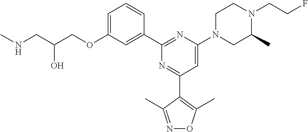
C1=C(OCC(CNC)O)C=C(C2=NC(N3CCN(CCF)C(C)C3)=CC(C3=C(C)ON=C3C)=N2)C=C1
